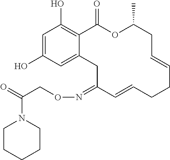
C1=C(O)C=C2C(=C1O)C(=O)OC(C)CC=CCCC=CC(=NOCC(=O)N1CCCCC1)C2
